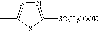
N1=C([SC3H6COOK])SC(C)=N1
